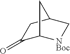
C1(=O)C2[NBoc]CC(C1)C2
